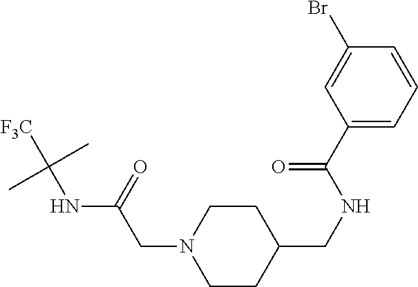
C1CC(CNC(C2=CC=CC(Br)=C2)=O)CCN1CC(NC([F3C])(C)C)=O
